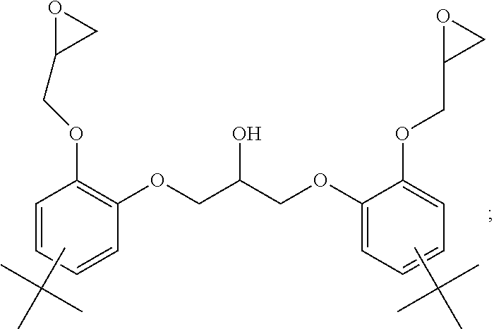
C1(OCC(COC2=CC=CC=C2OCC2CO2)O)=C(OCC2CO2)C=CC=C1.CC(C)(C)C.CC(C)(C)C
